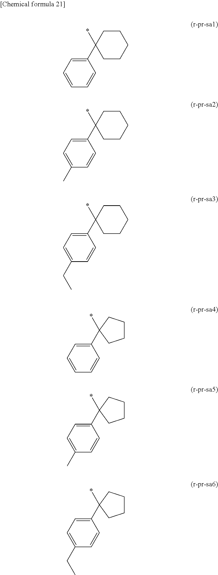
C1CC(*)(C2=CC=CC=C2)CCC1.C1CC(*)(C2=CC=C(C)C=C2)CCC1.C1CC(*)(C2=CC=C(CC)C=C2)CCC1.*C1(C2=CC=CC=C2)CCCC1.*C1(C2=CC=C(C)C=C2)CCCC1.*C1(C2=CC=C(CC)C=C2)CCCC1
